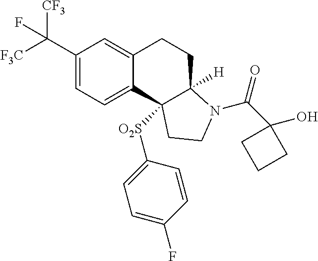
C(C1=CC=C2C(=C1)CCC1([H])C2([O2S]C2=CC=C(F)C=C2)CCN1C(=O)C1(O)CCC1)([F3C])([CF3])F
